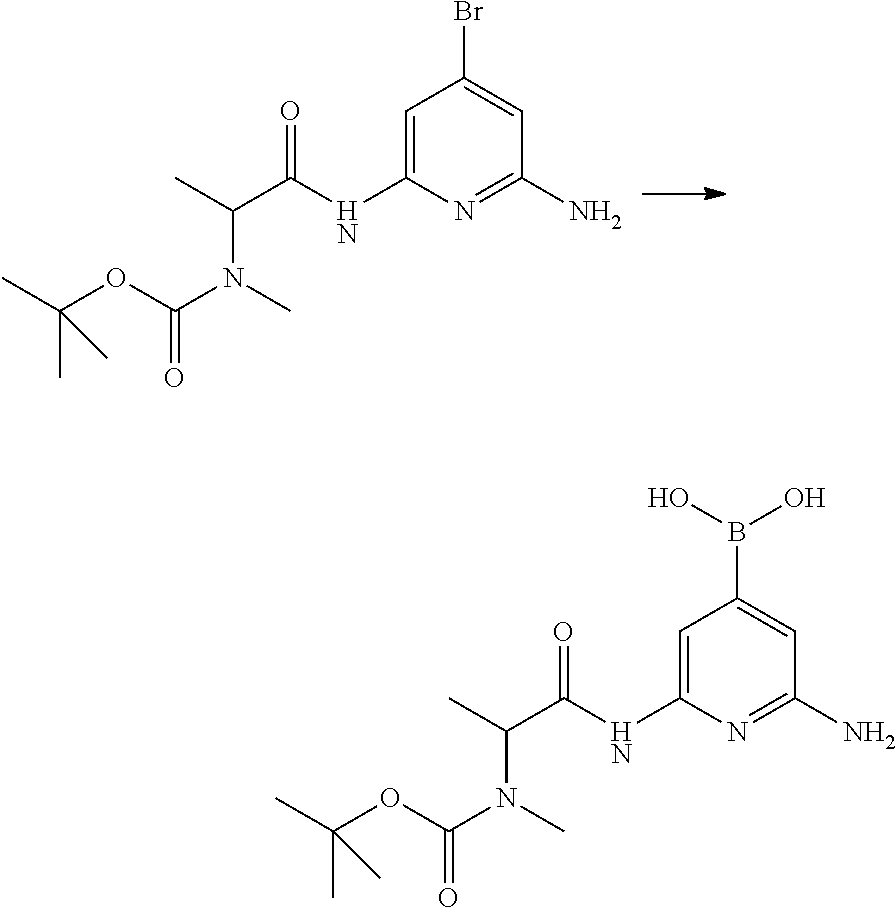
C1=C(NC(C(N(C)C(=O)OC(C)(C)C)C)=O)N=C(N)C=C1Br.C1=C(NC(C(N(C)C(=O)OC(C)(C)C)C)=O)N=C(N)C=C1B(O)O
